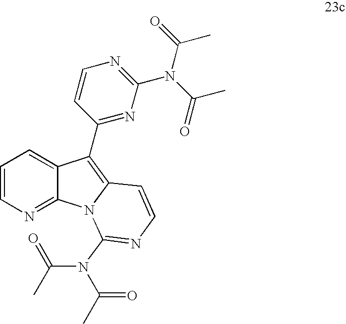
C1=CN=C2C(=C1)C(C1=NC(N(C(C)=O)C(C)=O)=NC=C1)=C1N2C(N(C(=O)C)C(=O)C)=NC=C1
